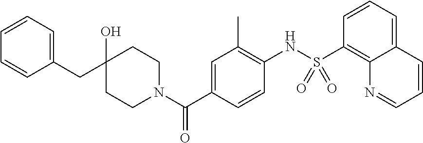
C(C1=CC=CC=C1)C1(O)CCN(C(C2=CC(C)=C(NS(C3=C4C(=CC=C3)C=CC=N4)(=O)=O)C=C2)=O)CC1
